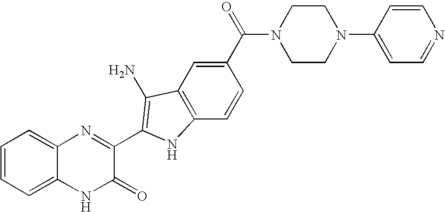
C1=C2C(=CC=C1)N=C(C1=C(N)C3=C(C=CC(C(=O)N4CCN(C5=CC=NC=C5)CC4)=C3)N1)C(=O)N2
